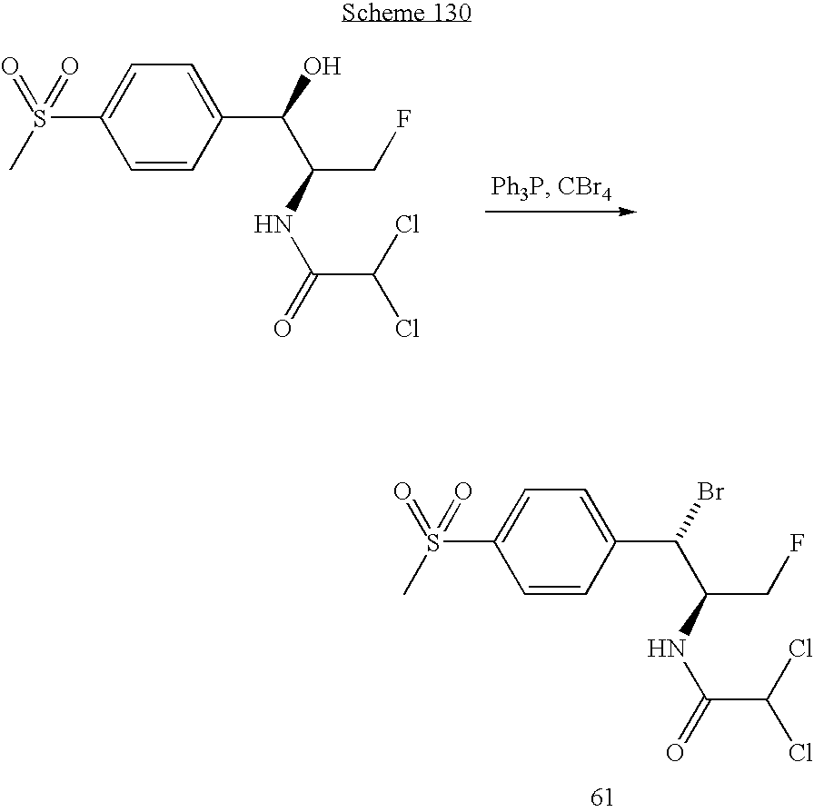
C1=C(S(=O)(=O)C)C=CC(C(C(CF)NC(C(Cl)Cl)=O)Br)=C1.C1=C(S(=O)(=O)C)C=CC(C(C(CF)NC(C(Cl)Cl)=O)O)=C1
